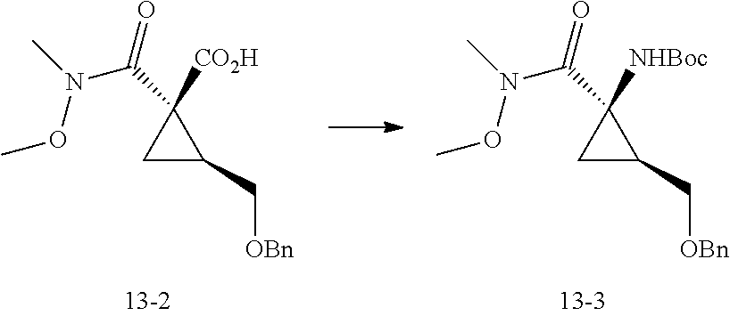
C1C(C[OBn])C1(C(=O)N(C)OC)[CO2H].C1C(C[OBn])C1(C(=O)N(C)OC)[NHBoc]
